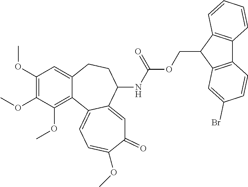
C1(OC)=C(OC)C(OC)=C2C(=C1)CCC(NC(OCC1C3=C(C4=C1C=CC=C4)C=CC(Br)=C3)=O)C1=CC(=O)C(OC)=CC=C21
